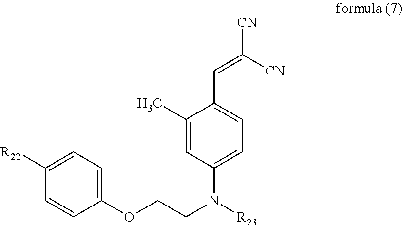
C1(OCCN([R23])C2=CC=C(C=C([CN])[CN])C(C)=C2)=CC=C([R22])C=C1
